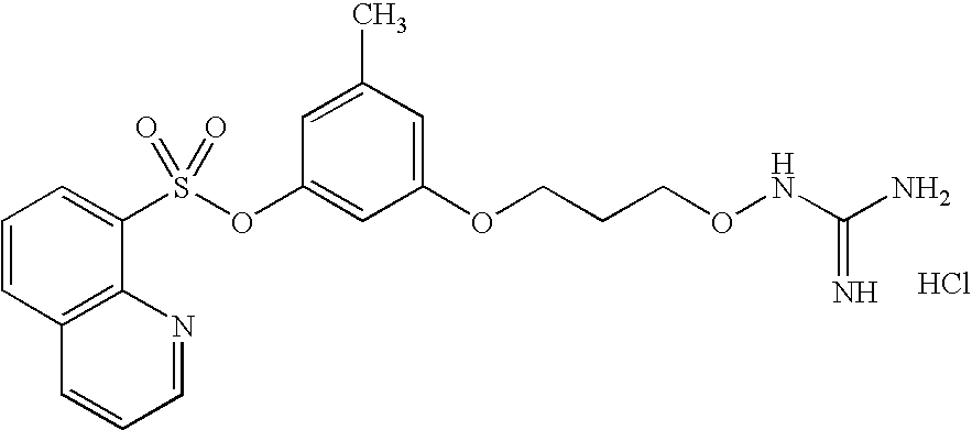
C1=CC2=C(C(S(OC3=CC(OCCCONC(N)=N)=CC(C)=C3)(=O)=O)=C1)N=CC=C2.Cl
